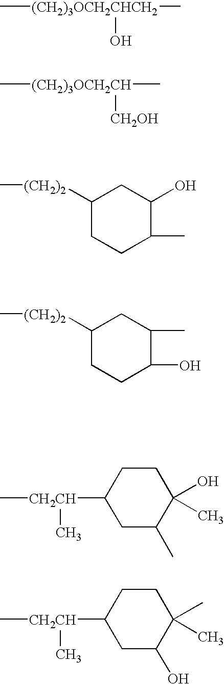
C[(CH2)3OCH2CHCH2](C)O.C[(CH2)3OCH2CH]([CH2OH])C.C1([(CH2)2]C)CCC(C)C(O)C1.C1([(CH2)2]C)CCC(O)C(C)C1.C1C(C)C(O)(C)CCC1[CH2CH](C)C.C1C(O)C(C)(C)CCC1[CH2CH](C)C
